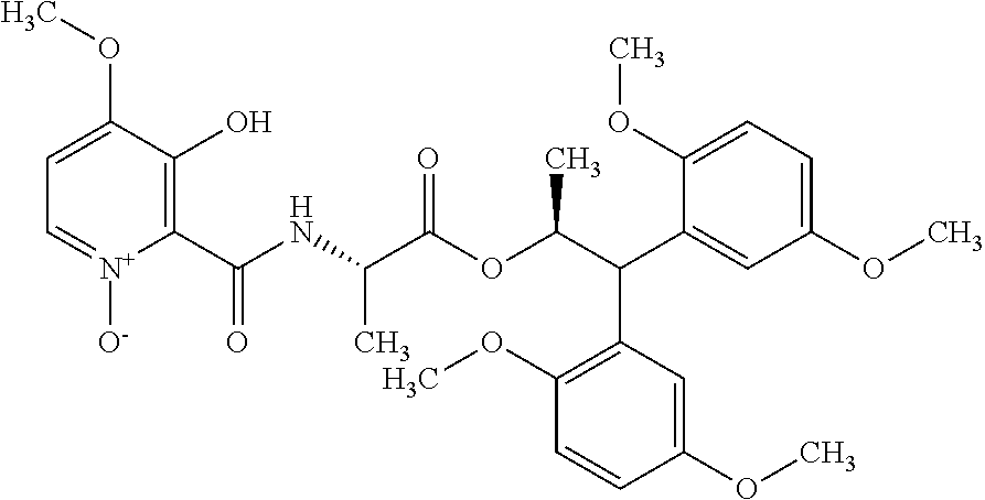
C1=C(OC)C(O)=C(C(NC(C(OC(C(C2=CC(OC)=CC=C2OC)C2=C(OC)C=CC(OC)=C2)C)=O)C)=O)[N+]([O-])=C1
